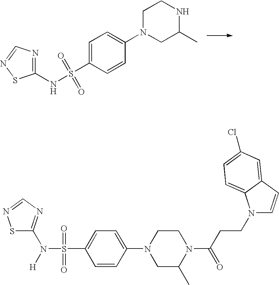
C1(NS(C2=CC=C(N3CC(C)NCC3)C=C2)(=O)=O)=NC=NS1.S1C(N([H])S(C2=CC=C(N3CC(C)N(C(CCN4C=CC5=CC(Cl)=CC=C45)=O)CC3)C=C2)(=O)=O)=NC=N1
